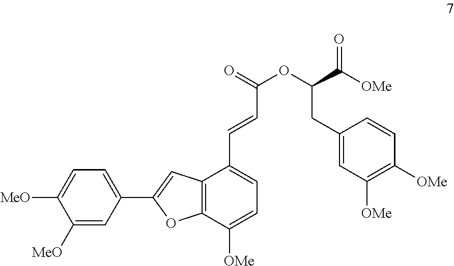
C1([MeO])=CC(C2=CC3=C(O2)C([OMe])=CC=C3C=CC(OC(CC2=CC([OMe])=C([OMe])C=C2)C([OMe])=O)=O)=CC=C1[MeO]
